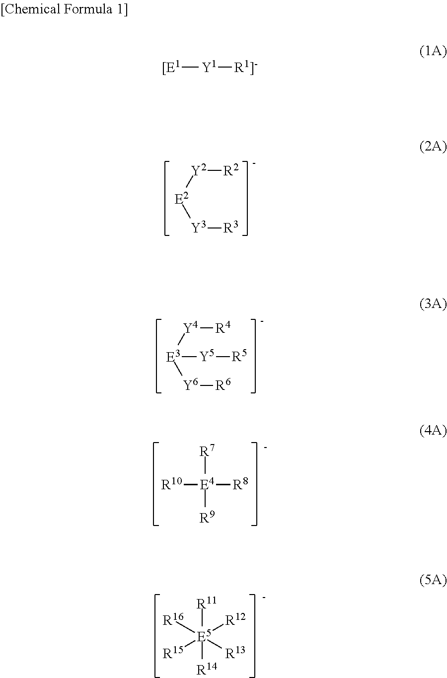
[Y2]([E2][Y3][R3])[R2].[Y4]([E3]([Y6][R6])[Y5][R5])[R4].[R7][E4]([R9])([R10])[R8].[R11][E5]([R14])([R15])([R16])([R12])[R13].[[E1][Y1][R1]-]
